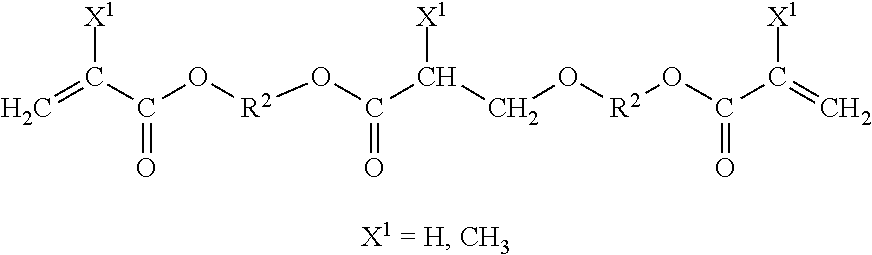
C=C(C(O[R2]OC(C(CO[R2]OC(C(=C)[X1])=O)[X1])=O)=O)[X1]
